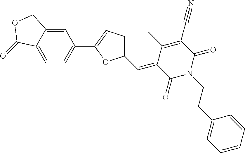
C1(C=C2C(=O)N(CCC3=CC=CC=C3)C(=O)C(C#N)=C2C)=CC=C(C2=CC=C3C(=C2)COC3=O)O1
